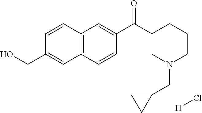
C1=CC2=C(C=C1CO)C=CC(C(C1CN(CC3CC3)CCC1)=O)=C2.[H]Cl
